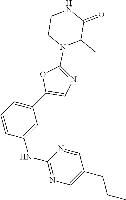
C1=CC(NC2=NC=C(CCC)C=N2)=CC(C2=CN=C(N3C(C)C(=O)NCC3)O2)=C1
